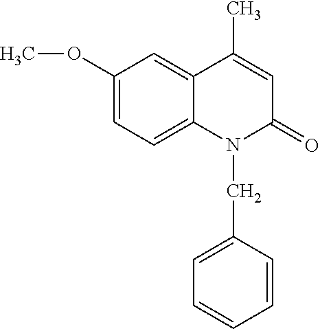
C1(OC)=CC=C2C(=C1)C(C)=CC(=O)N2CC1=CC=CC=C1
